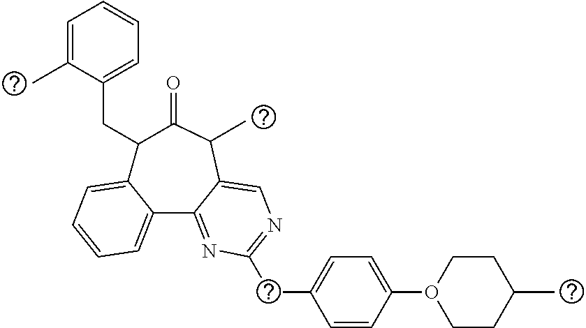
O1(C2=CC=C(CC3=NC=C4C(=N3)C3=CC=CC=C3C(CC3=CC=CC=C3C)C(=O)C4C)C=C2)CCC(C)CC1
